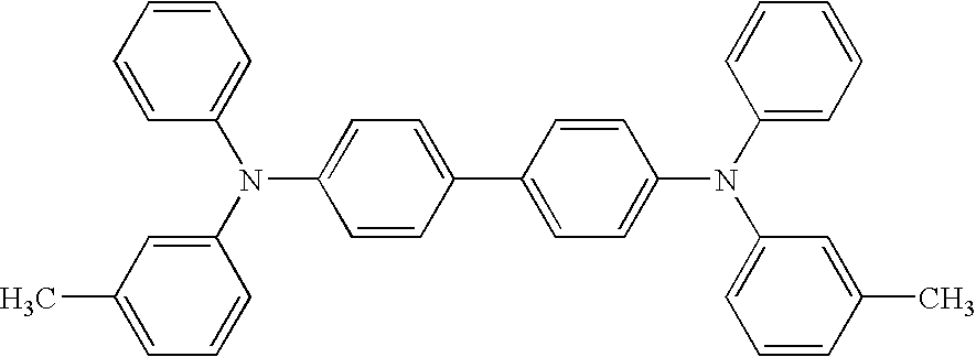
C1=C(N(C2=CC(C)=CC=C2)C2=CC=CC=C2)C=CC(C2=CC=C(N(C3=CC=CC=C3)C3=CC=CC(C)=C3)C=C2)=C1
